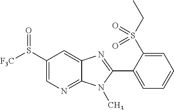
C1(S([F3C])=O)=CN=C2C(=C1)N=C(C1=CC=CC=C1S(CC)(=O)=O)N2C
